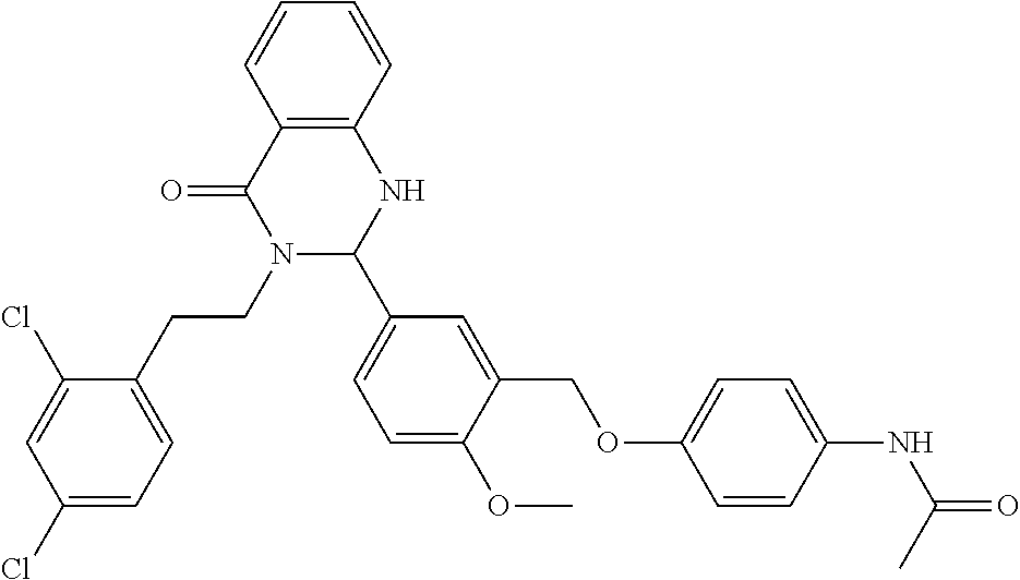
C12=C(C=CC=C1)NC(C1=CC=C(OC)C(COC3=CC=C(NC(C)=O)C=C3)=C1)N(CCC1=CC=C(Cl)C=C1Cl)C2=O
